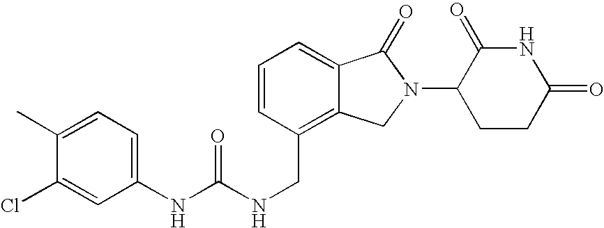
N(C(NCC1=C2C(=CC=C1)C(=O)N(C1CCC(=O)NC1=O)C2)=O)C1=CC=C(C)C(Cl)=C1
